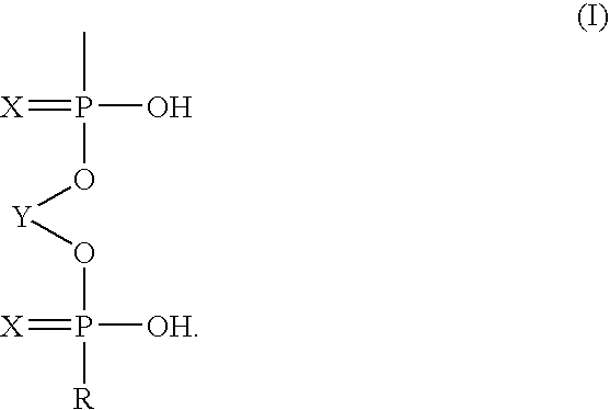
CP(O)(=[X])O[Y]OP([OH])([R])=[X]
